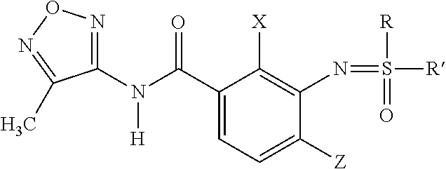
C1(N(C(C2=CC=C([Z])C(N=S([R])([R])=O)=C2[X])=O)[H])=NON=C1C
